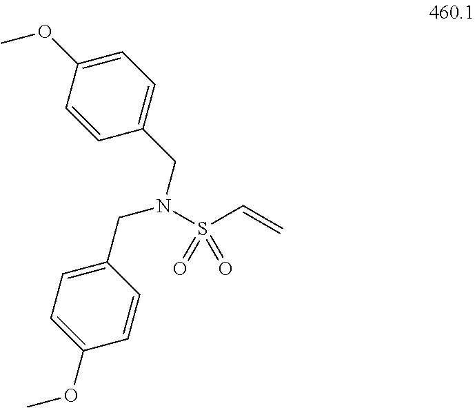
C1=C(OC)C=CC(CN(CC2=CC=C(OC)C=C2)S(C=C)(=O)=O)=C1
